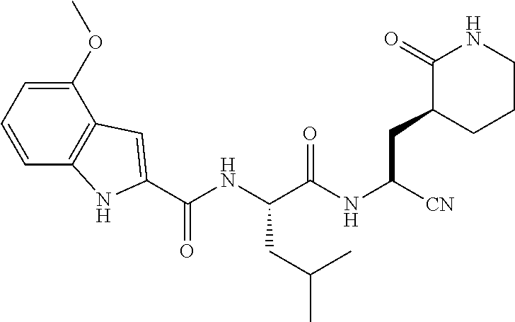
C1=CC=C(OC)C2=C1NC(C(NC(C(NC([CN])CC1CCCNC1=O)=O)CC(C)C)=O)=C2
